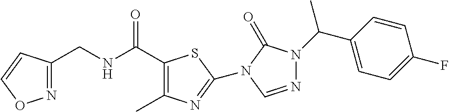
N1=C(CNC(C2=C(C)N=C(N3C(=O)N(C(C4=CC=C(F)C=C4)C)N=C3)S2)=O)C=CO1
